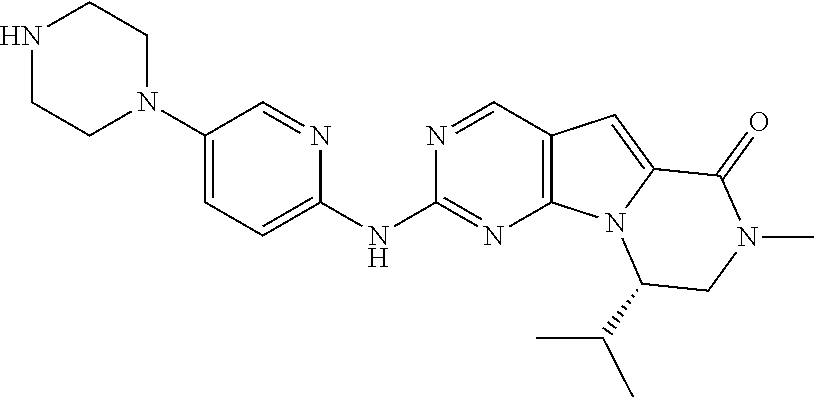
N1=CC2=C(N=C1NC1=CC=C(N3CCNCC3)C=N1)N1C(=C2)C(=O)N(C)CC1C(C)C
